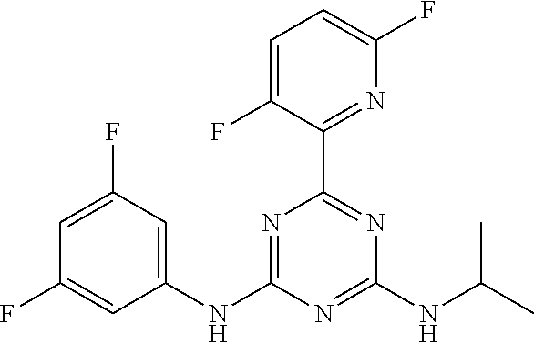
C1=C(F)C(C2=NC(NC(C)C)=NC(NC3=CC(F)=CC(F)=C3)=N2)=NC(F)=C1
